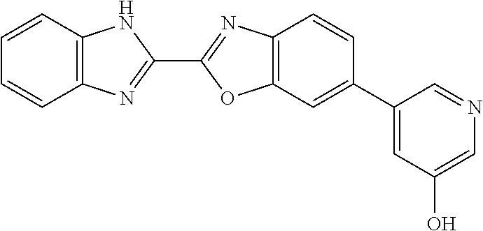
C12=C(C=CC=C1)NC(C1=NC3=C(O1)C=C(C1=CC(O)=CN=C1)C=C3)=N2
